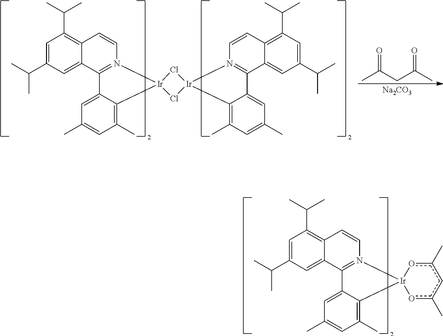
CC(CC(C)=O)=O.[Na2CO3].CC(C1=CC(C(C)C)=C2C(=C1)C1=N(C=C2)[Ir]2(C3=C(C)C=C(C)C=C13)Cl[Ir]1(Cl2)N2=C(C3=CC(C(C)C)=CC(C(C)C)=C3C=C2)C2=CC(C)=CC(C)=C21)C.CC(C1=CC(C(C)C)=C2C(=C1)C1=N(C=C2)[Ir]2(C3=C(C)C=C(C)C=C13)oc(C)cc(C)o2)C
